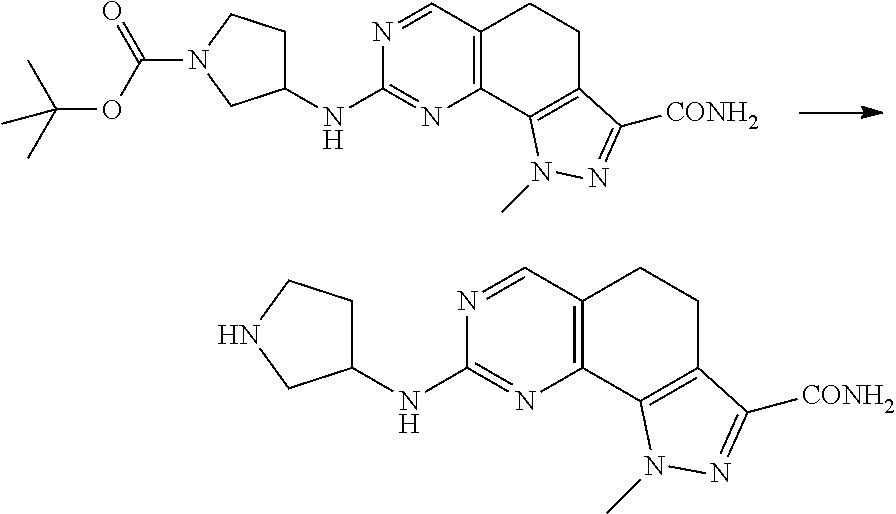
C12=C(C=NC(NC3CCNC3)=N1)CCC1=C2N(C)N=C1[CONH2].C12=C(C=NC(NC3CCN(C(OC(C)(C)C)=O)C3)=N1)CCC1=C2N(C)N=C1[CONH2]
